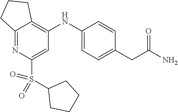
C12=NC(S(C3CCCC3)(=O)=O)=CC(NC3=CC=C(CC(N)=O)C=C3)=C1CCC2
